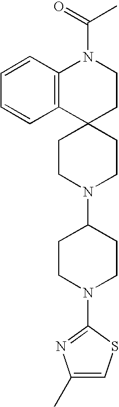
C1=CC2=C(C=C1)C1(CCN2C(=O)C)CCN(C2CCN(C3=NC(C)=CS3)CC2)CC1
